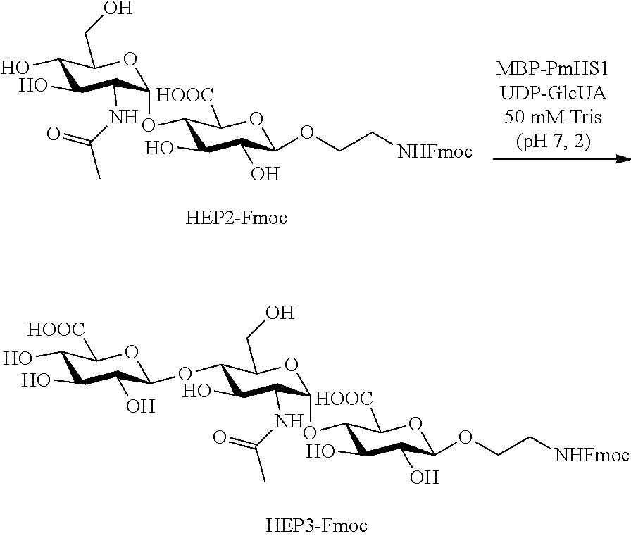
C1(O)C(O)C(CO)OC(OC2C(O)C(O)C(OCC[NHFmoc])OC2[HOOC])C1NC(=O)C.C1(O)C(O)C(OC2C(O)C(NC(=O)C)C(OC3C(O)C(O)C(OCC[NHFmoc])OC3[HOOC])OC2CO)OC([HOOC])C1O
